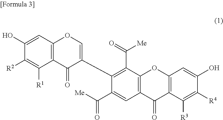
C12=C(C=C(O)C([R2])=C1[R1])OC=C(C1=C(C(=O)[Me])C3=C(C=C1C(=O)[Me])C(=O)C1=C(O3)C=C(O)C([R4])=C1[R3])C2=O
